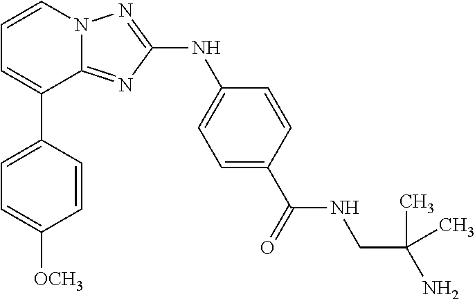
C1=CN2C(=NC(NC3=CC=C(C(=O)NCC(N)(C)C)C=C3)=N2)C(C2=CC=C([OCH3])C=C2)=C1
